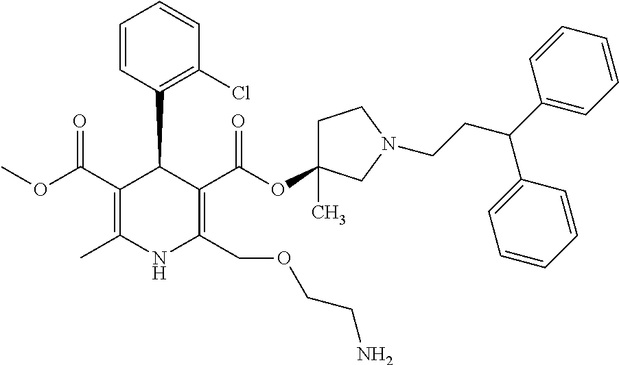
C1(C(OC)=O)=C(C)NC(COCCN)=C(C(OC2(C)CCN(CCC(C3=CC=CC=C3)C3=CC=CC=C3)C2)=O)C1C1=C(Cl)C=CC=C1
